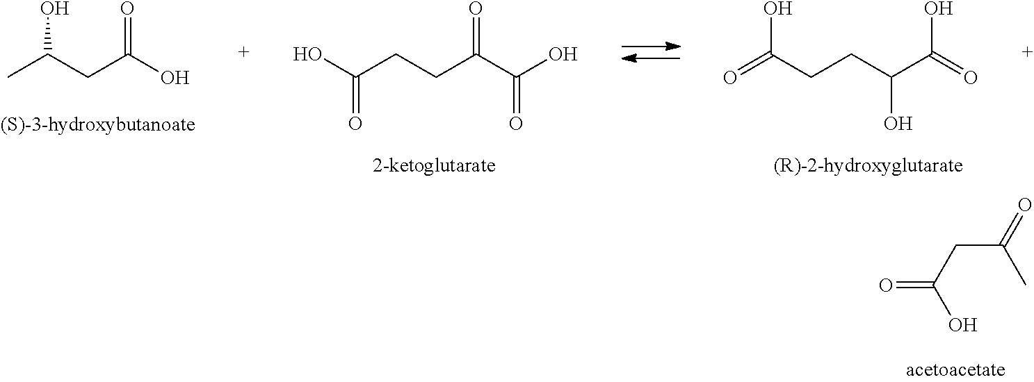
C(CC(C(=O)O)O)C(=O)O.C(CCC(C(O)=O)=O)(O)=O.CC(CC(O)=O)O.O=C(CC(=O)C)O
